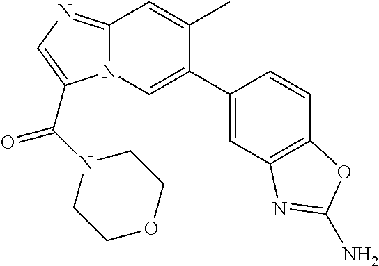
C1(C2=CN3C(=NC=C3C(=O)N3CCOCC3)C=C2C)=CC2=C(C=C1)OC(N)=N2
